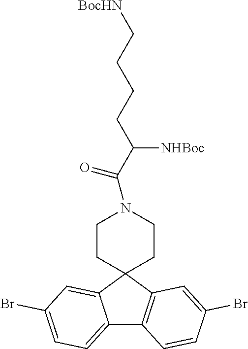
C12=CC=C(Br)C=C1C1(C3=C2C=CC(Br)=C3)CCN(C(=O)C(CCCC[BocHN])[NHBoc])CC1
